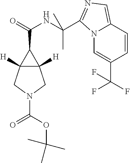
N12C=C(C(F)(F)F)C=CC1=CN=C2C(NC(=O)C1C2([H])C1([H])CN(C(OC(C)(C)C)=O)C2)(C)C
